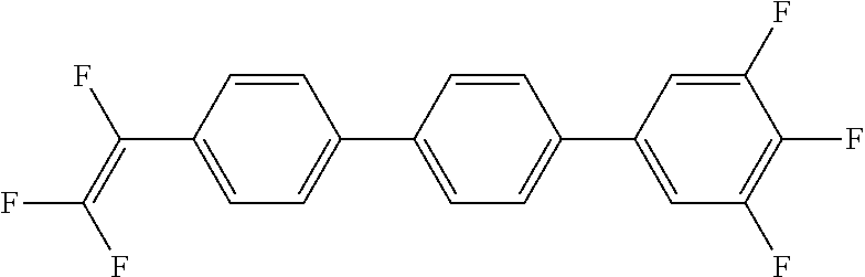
C1=CC(C(=C(F)F)F)=CC=C1C1=CC=C(C2=CC(F)=C(F)C(F)=C2)C=C1
